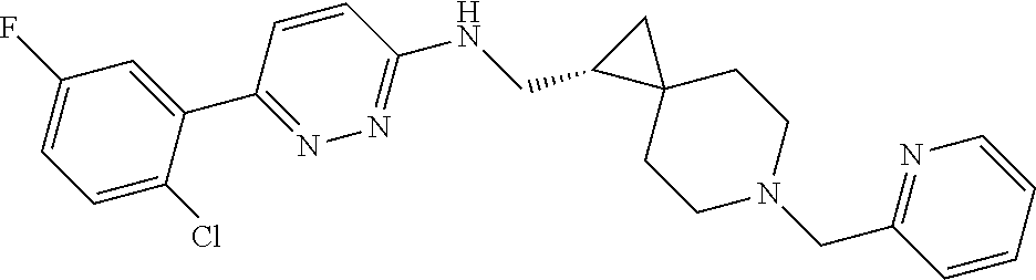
C1=C(Cl)C(C2=NN=C(NCC3C4(C3)CCN(CC3=NC=CC=C3)CC4)C=C2)=CC(F)=C1
